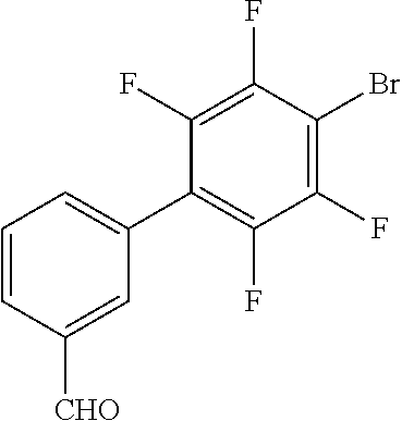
C1(C2=C(F)C(F)=C(Br)C(F)=C2F)=CC=CC([CHO])=C1
